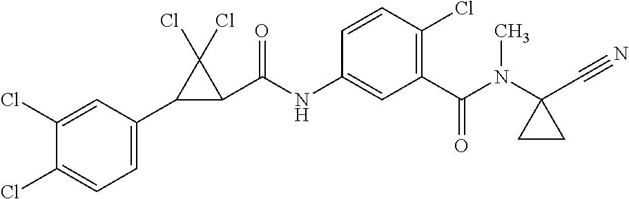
C1(Cl)=CC(C2C(C(NC3=CC(C(=O)N(C4(C#N)CC4)C)=C(Cl)C=C3)=O)C2(Cl)Cl)=CC=C1Cl
